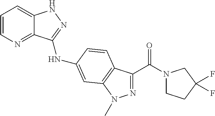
C1=CN=C2C(=C1)NN=C2NC1=CC2=C(C(C(N3CCC(F)(F)C3)=O)=NN2C)C=C1
